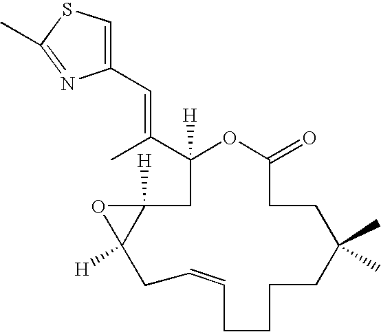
C1(C=C(C2([H])OC(=O)CCC(C)(C)CCCCC=CCC3([H])C([H])(C2)O3)C)=CSC(C)=N1
